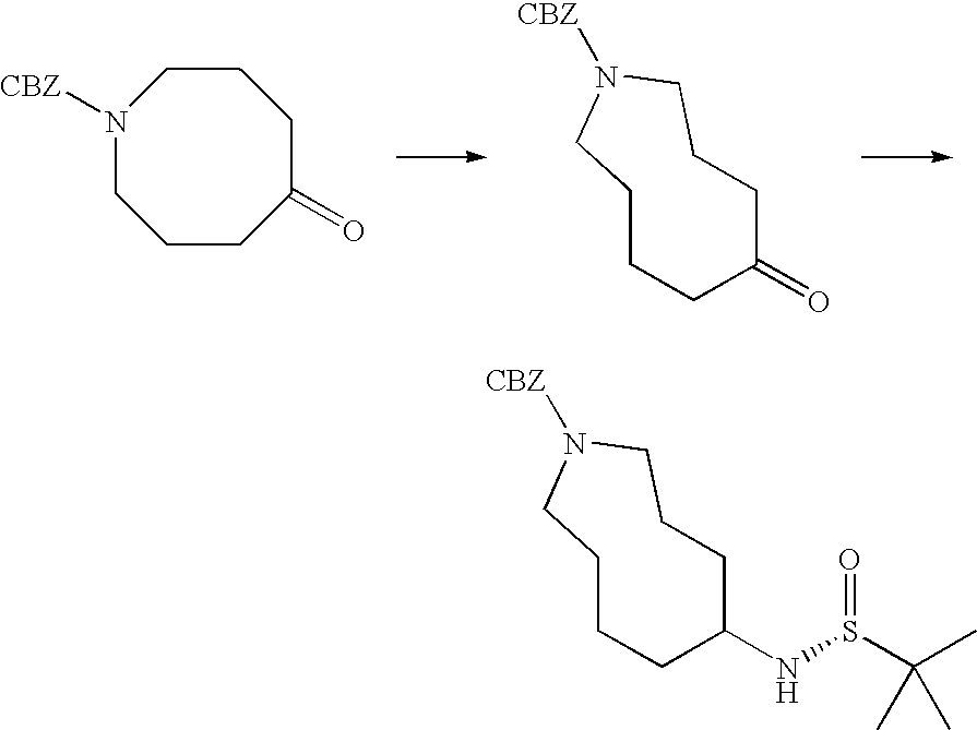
C1CC(=O)CCCN([CBZ])C1.C1CCC(=O)CCCN([CBZ])C1.C1CCC(NS(C(C)(C)C)=O)CCCN([CBZ])C1
